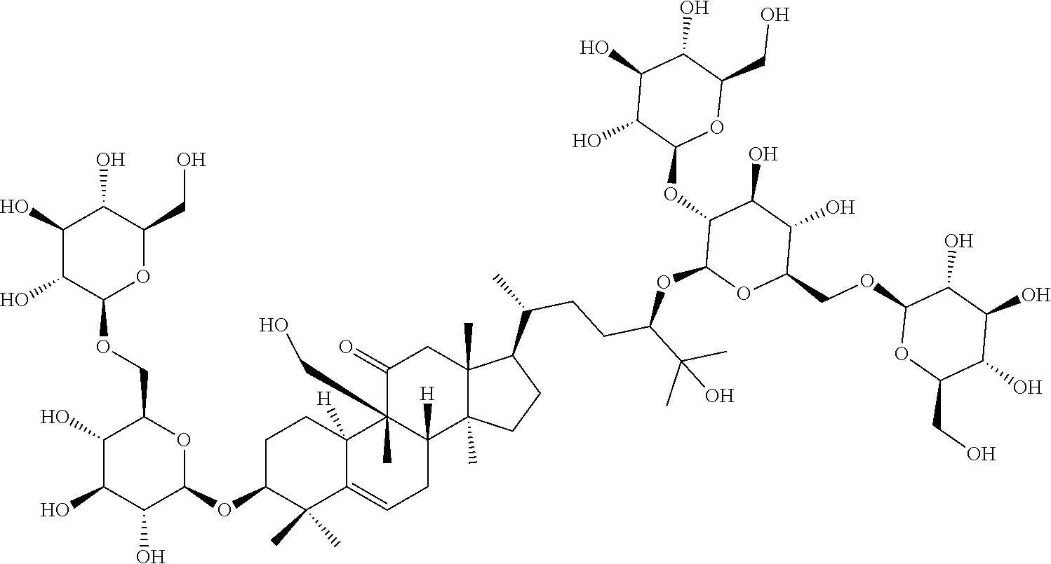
C1(O)C(O)C(OCC2C(O)C(O)C(O)C(OC3C(C)(C)C4=CCC5([H])C(C)(CO)(C4([H])CC3)C(=O)CC3(C)C5(C)CCC3C(C)CCC(C(C)(C)O)OC3OC(COC4OC(CO)C(O)C(O)C4O)C(O)C(O)C3OC3OC(CO)C(O)C(O)C3O)O2)OC(CO)C1O
